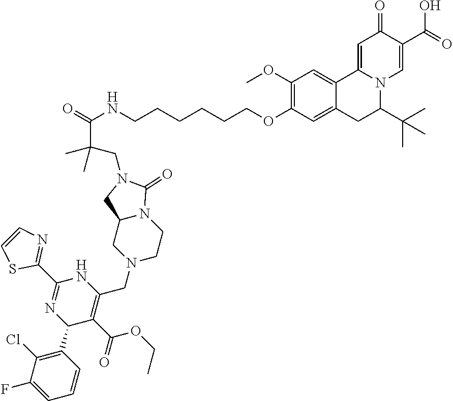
N(CCCCCCOC1=C(OC)C=C2C(=C1)CC(C(C)(C)C)N1C2=CC(=O)C(C(O)=O)=C1)C(=O)C(CN1CC2N(C1=O)CCN(CC1=C(C(OCC)=O)C(C3=C(Cl)C(F)=CC=C3)N=C(C3=NC=CS3)N1)C2)(C)C
